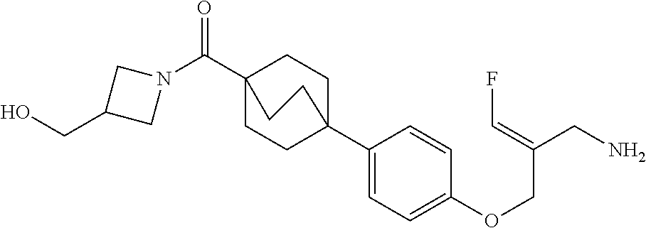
N1(C(C23CCC(C4=CC=C(OCC(CN)=CF)C=C4)(CC2)CC3)=O)CC(CO)C1
